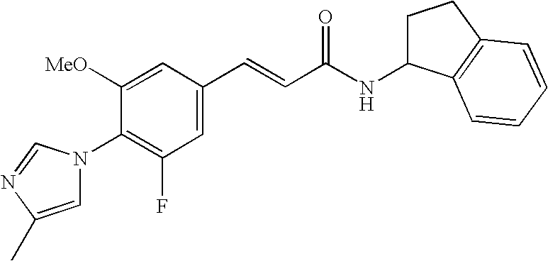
C1=C(C=CC(NC2CCC3=C2C=CC=C3)=O)C=C([OMe])C(N2C=C(C)N=C2)=C1F
